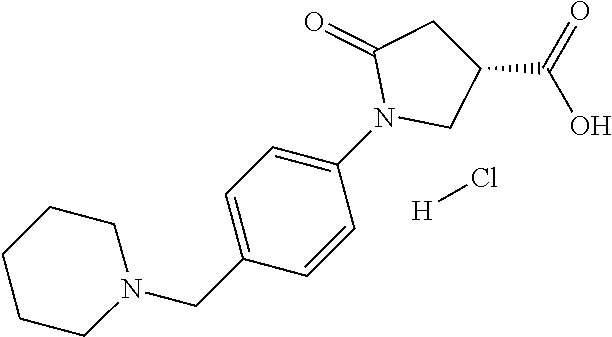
N1(CC2=CC=C(N3CC(C(=O)O)CC3=O)C=C2)CCCCC1.[H]Cl
